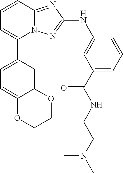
N12C(=NC(NC3=CC(C(NCCN(C)C)=O)=CC=C3)=N1)C=CC=C2C1=CC=C2C(=C1)OCCO2
